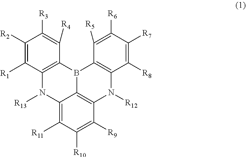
C1([R6])=C([R5])C2=C(C([R8])=C1[R7])N([R12])C1=C3B2C2=C(C([R1])=C([R2])C([R3])=C2[R4])N([R13])C3=C([R11])C([R10])=C1[R9]
